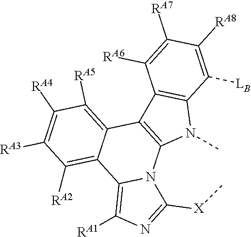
C12=C(C3=C([RA5])C([RA4])=C([RA3])C([RA2])=C3C3=C([RA1])N=C([X]C)N13)C1=C(N2C)C([LB])=C([RA8])C([RA7])=C1[RA6]
